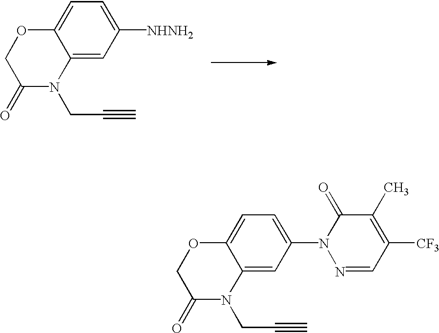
C1C(=O)N(CC#C)C2=CC([NHNH2])=CC=C2O1.C1C(=O)N(CC#C)C2=CC(N3N=CC([CF3])=C(C)C3=O)=CC=C2O1
